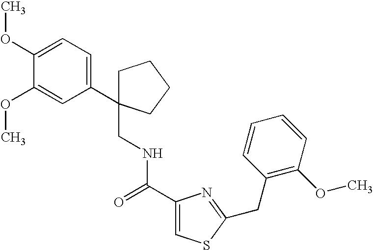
C1C(C2=CC=C(OC)C(OC)=C2)(CNC(C2=CSC(CC3=C(OC)C=CC=C3)=N2)=O)CCC1
